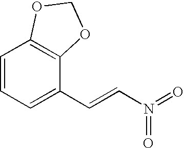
C1=CC=C(C=CN(=O)=O)C2=C1OCO2
